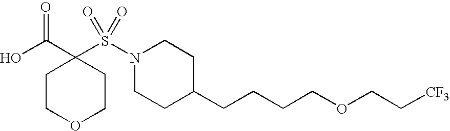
OC(C1(S(N2CCC(CCCCOCC[CF3])CC2)(=O)=O)CCOCC1)=O
